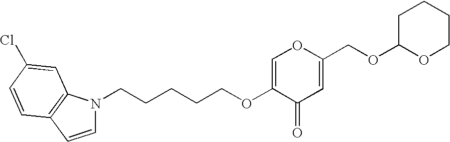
C1=C(OCCCCCN2C=CC3=C2C=C(Cl)C=C3)C(=O)C=C(COC2CCCCO2)O1
